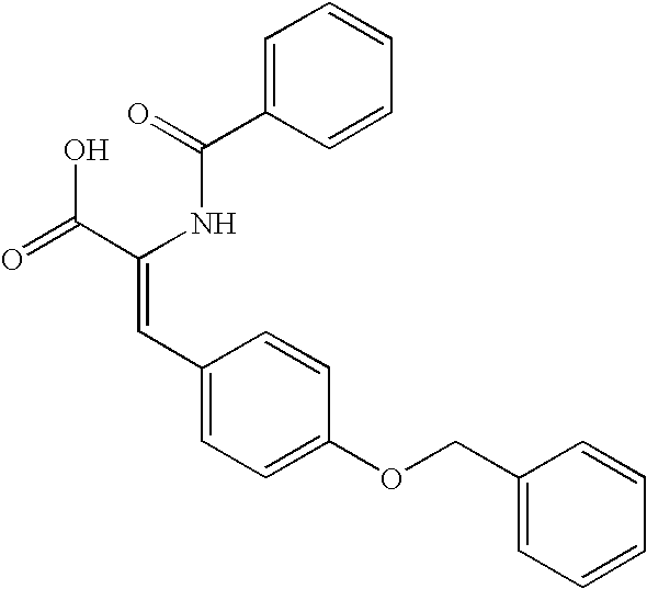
C1=C(C(=O)NC(C(=O)O)=CC2=CC=C(OCC3=CC=CC=C3)C=C2)C=CC=C1
